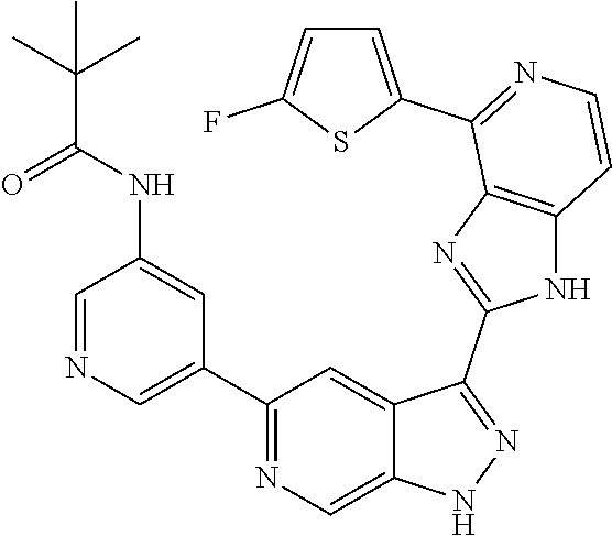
C1(C2=CN=CC(NC(=O)C(C)(C)C)=C2)=NC=C2C(=C1)C(C1=NC3=C(N1)C=CN=C3C1=CC=C(F)S1)=NN2
